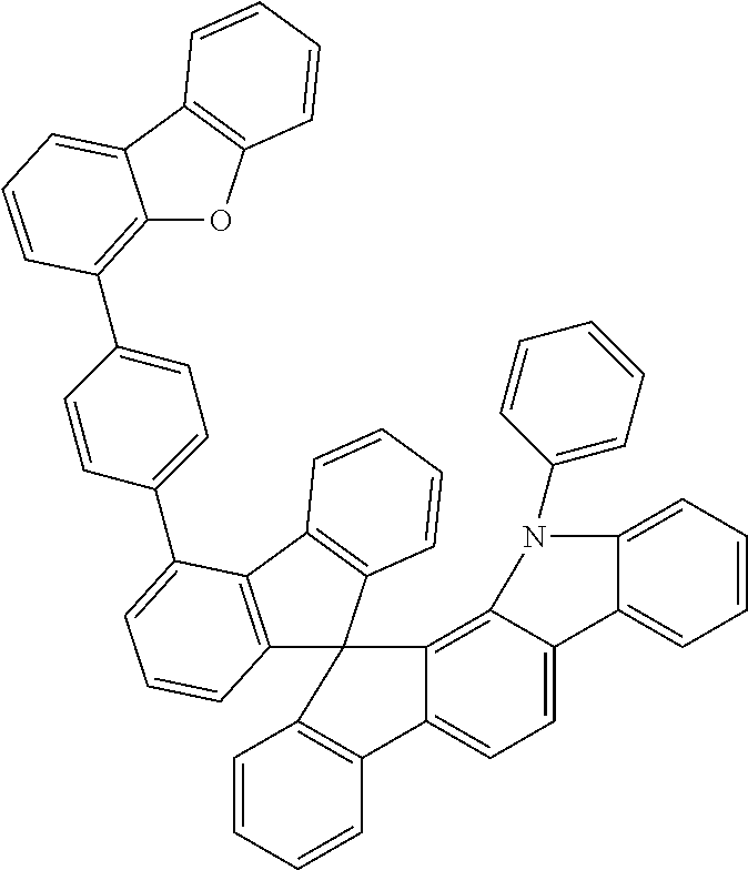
C12=C(C3=C(C=CC=C3)C13C1=C4C(=CC=C1C1=C3C=CC=C1)C1=CC=CC=C1N4C1=CC=CC=C1)C(C1=CC=C(C3=C4OC5=C(C4=CC=C3)C=CC=C5)C=C1)=CC=C2
